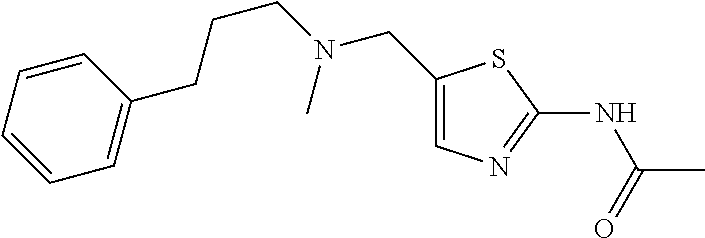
C1(CN(CCCC2=CC=CC=C2)C)=CN=C(NC(C)=O)S1
